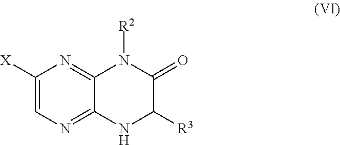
C1([X])=CN=C2C(=N1)N([R2])C(=O)C([R3])N2
